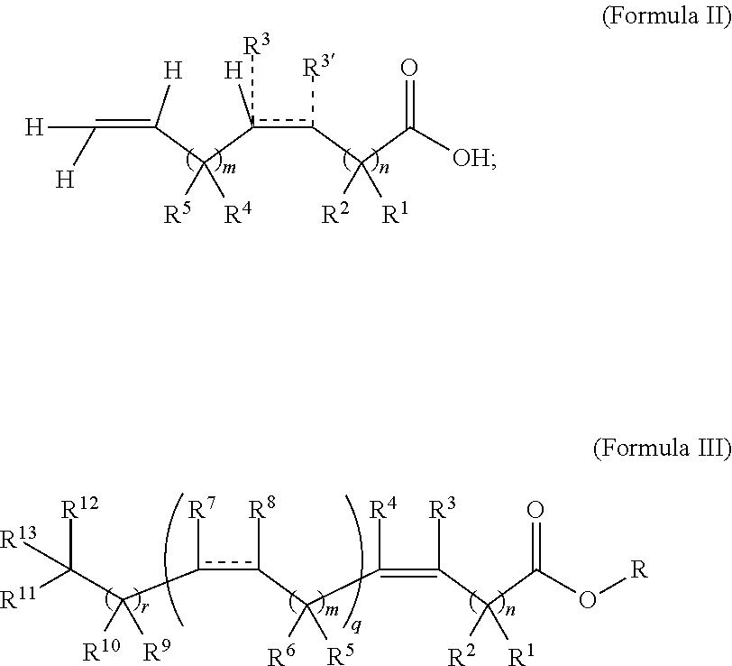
[H]C([H])=C([H])C(c([H])(c(C(C([OH])=O)([R2])[R1])[R3])[R3])([R5])[R4].c(C(C([R11])([R12])[R13])([R10])[R9])(c(C(C(=C(C(C(O[R])=O)([R2])[R1])[R3])[R4])([R6])[R5])[R8])[R7]
